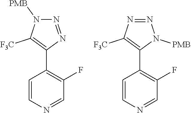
C1=CN=CC(F)=C1C1=C([F3C])N([PMB])N=N1.C1=CN=CC(F)=C1C1=C([F3C])N=NN1[PMB]
